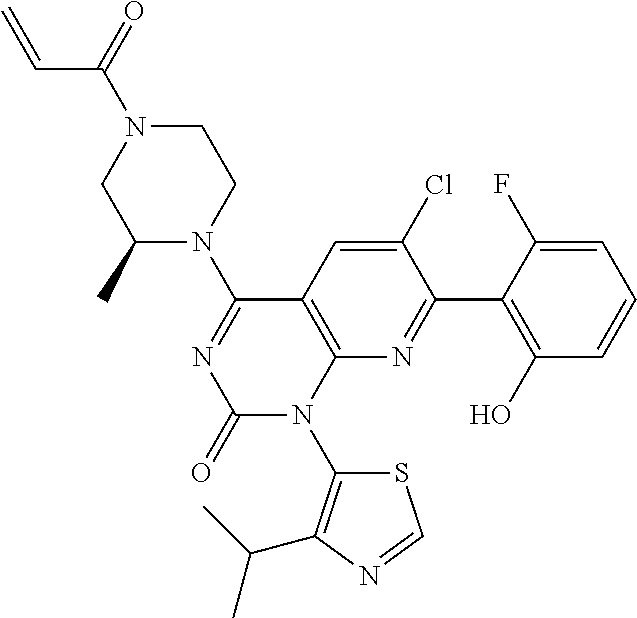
C12=C(C(N3CCN(C(C=C)=O)CC3C)=NC(=O)N1C1=C(C(C)C)N=CS1)C=C(Cl)C(C1=C(O)C=CC=C1F)=N2
